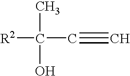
[R2]C(C)(O)C#C
